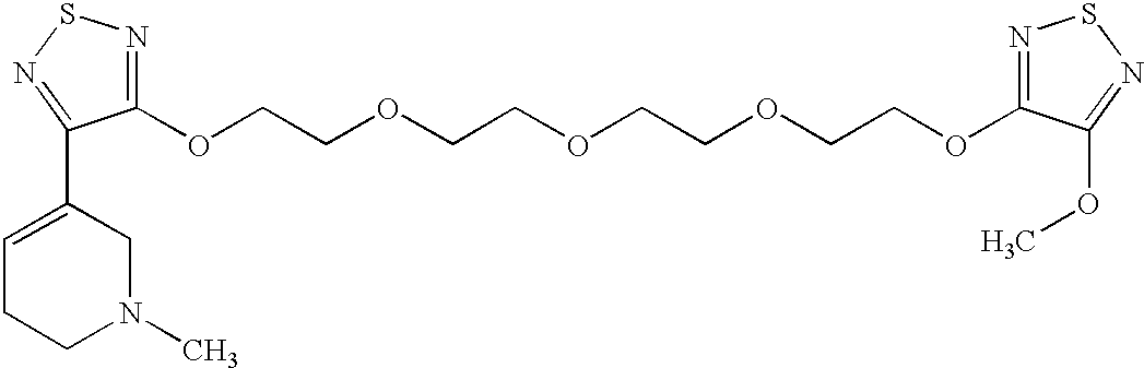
C1=C(C2=NSN=C2OCCOCCOCCOCCOC2=NSN=C2OC)CN(C)CC1
